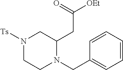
N1([Ts])CCN(CC2=CC=CC=C2)C(CC([OEt])=O)C1
